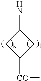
N(C1CC([CO]C)C1)C
